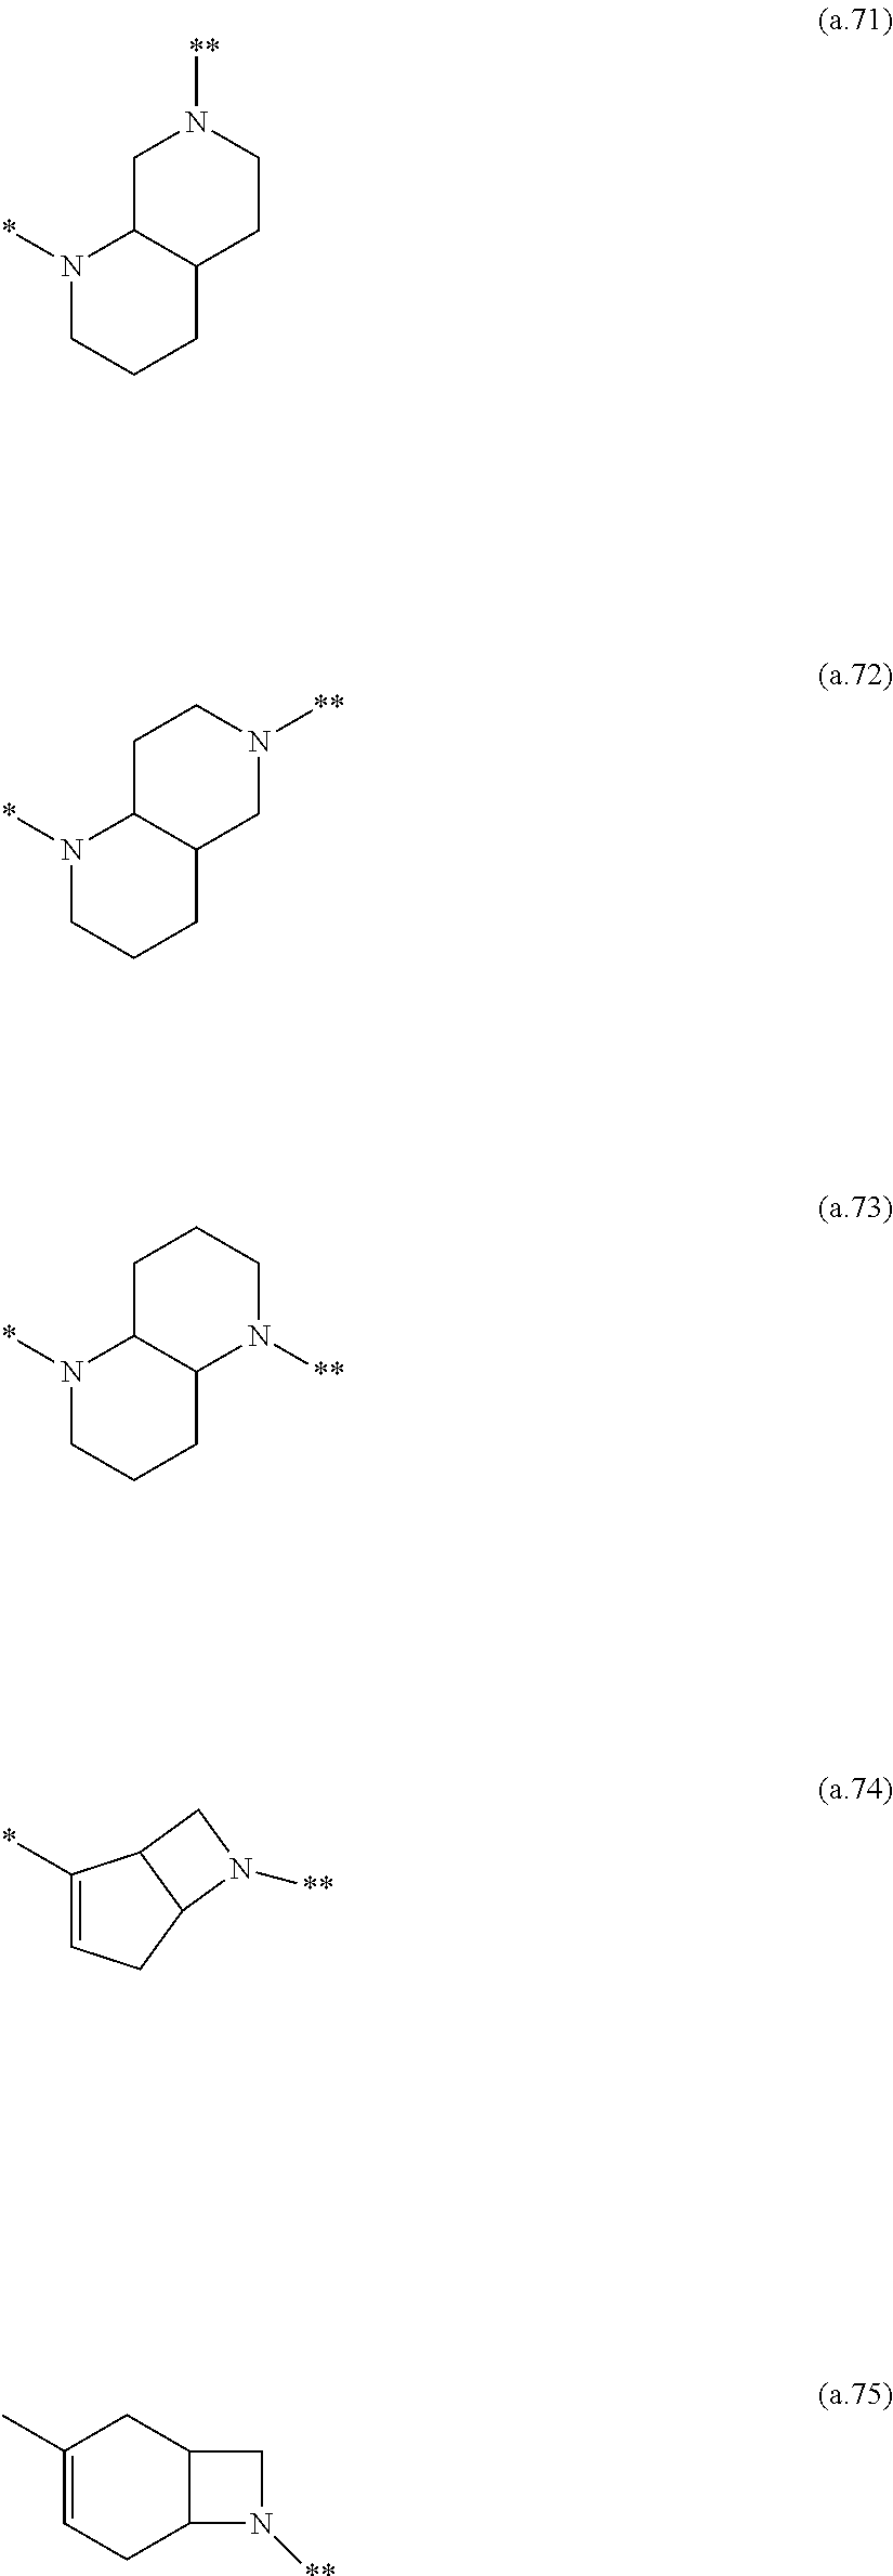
N1(*)CCCC2C1CN([**])CC2.N1(*)CCCC2C1CCN([**])C2.N1(*)CCCC2C1CCCN2[**].C1(*)=CCC2C1CN2[**].C1(C)=CCC2C(C1)CN2[**]
